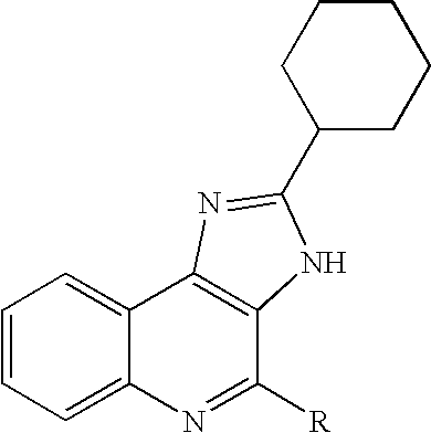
C1=CC=C2C(=C1)C1=C(C([R])=N2)NC(C2CCCCC2)=N1
